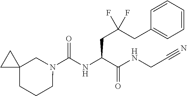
N1(C(NC(C(NCC#N)=O)CC(CC2=CC=CC=C2)(F)F)=O)CC2(CCC1)CC2
